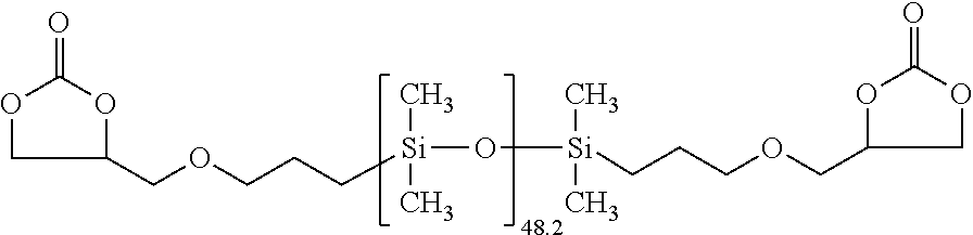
C1OC(=O)OC1COCCC[Si](O[Si](CCCOCC1OC(=O)OC1)(C)C)(C)C
